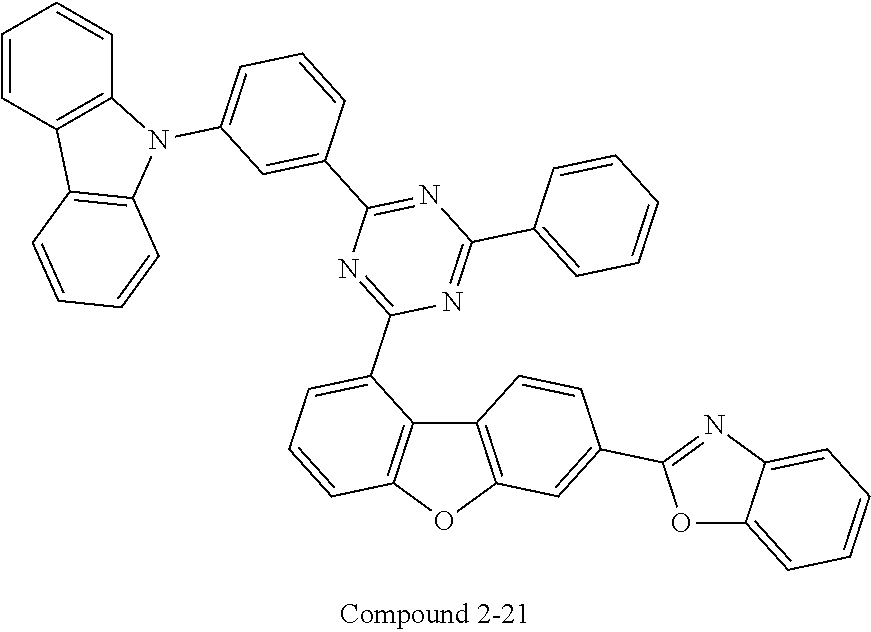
C12=C(OC3=C1C(C1=NC(C4=CC(N5C6=C(C=CC=C6)C6=C5C=CC=C6)=CC=C4)=NC(C4=CC=CC=C4)=N1)=CC=C3)C=C(C1=NC3=CC=CC=C3O1)C=C2
